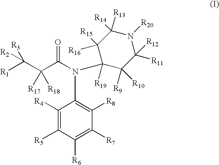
C1([R4])=C([R5])C([R6])=C([R7])C([R8])=C1N(C(=O)C(C([R1])([R3])[R2])([R17])[R18])C1([R19])C([R9])([R10])C([R11])([R12])N([R20])C([R14])([R13])C1([R16])[R15]
